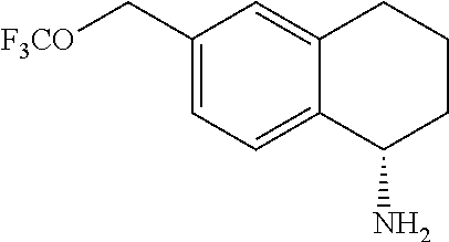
C1(C[F3CO])=CC=C2C(=C1)CCCC2N
